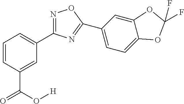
C1=CC(C(O[H])=O)=CC(C2=NOC(C3=CC=C4C(=C3)OC(F)(F)O4)=N2)=C1
